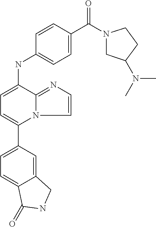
C12=CC(C3=CC=C(NC4=CC=C(C(N5CC(N(C)C)CC5)=O)C=C4)C4=NC=CN34)=CC=C1C(=O)NC2
